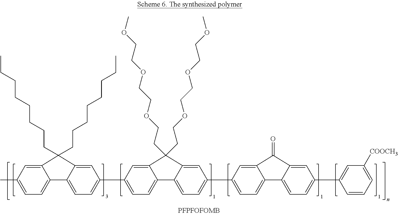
C1=C2C(=CC(C3=CC=C4C5=CC=C(C6=CC=C7C8=CC=C(C9=CC([COOCH3])=CC=C9)C=C8C(=O)C7=C6)C=C5C(CCOCCOCCOC)(CCOCCOCCOC)C4=C3)=C1)C(CCCCCCCC)(CCCCCCCC)C1=CC(C)=CC=C21
